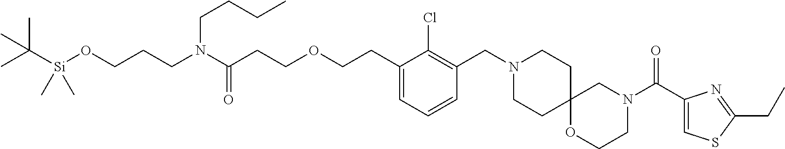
O(CCCN(CCCC)C(=O)CCOCCC1=CC=CC(CN2CCC3(CC2)OCCN(C(=O)C2=CSC(CC)=N2)C3)=C1Cl)[Si](C(C)(C)C)(C)C
